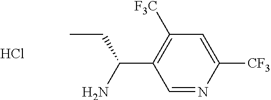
C1=C([CF3])N=CC(C(N)CC)=C1[F3C].Cl
